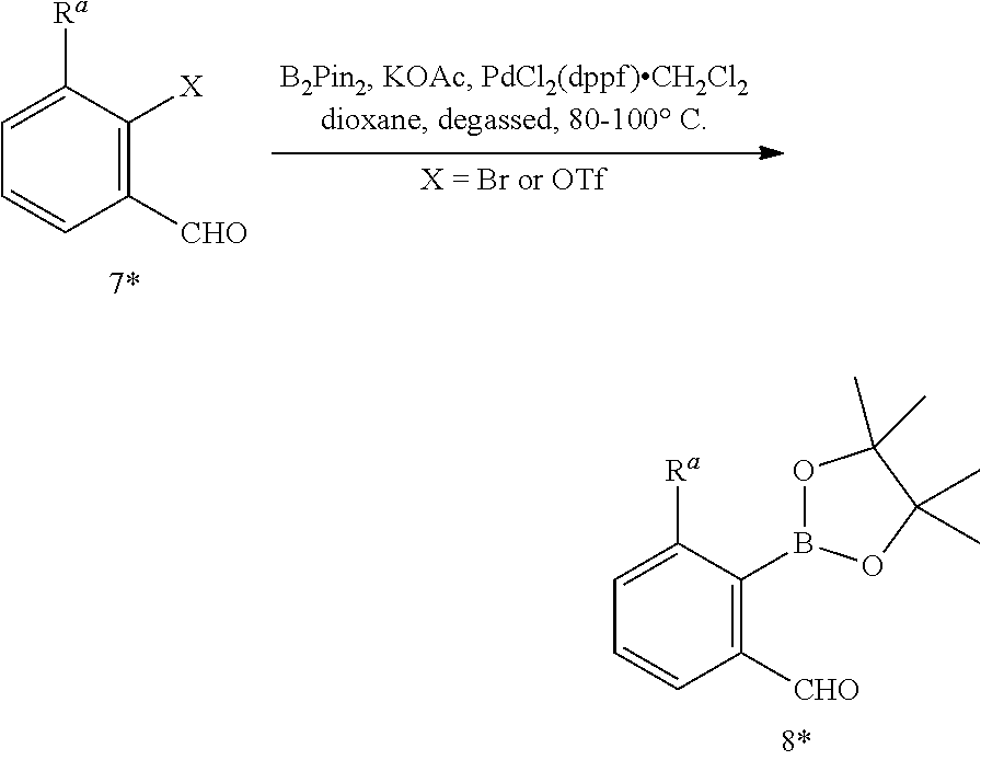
C1=C([Ra])C(B2OC(C)(C)C(C)(C)O2)=C([CHO])C=C1.C1=C([Ra])C([X])=C([CHO])C=C1
